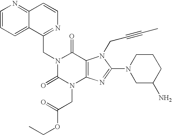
C12=NC=CC=C1C(CN1C(=O)N(CC(OCC)=O)C3=C(C1=O)N(CC#CC)C(N1CC(N)CCC1)=N3)=NC=C2
